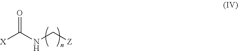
[X]C(NC[Z])=O
